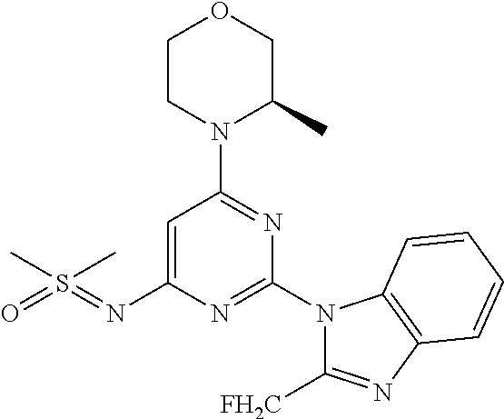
C1=C(N=S(C)(C)=O)N=C(N2C([FH2C])=NC3=C2C=CC=C3)N=C1N1C(C)COCC1
